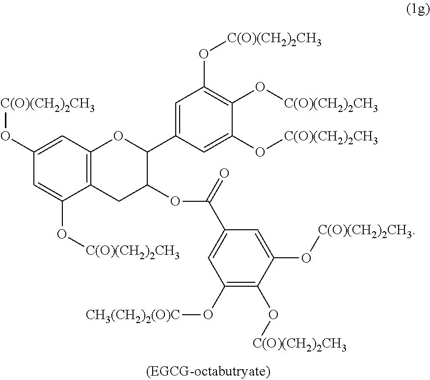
C1(O[C(O)(CH2)2CH3])=CC2=C(C(O[C(O)(CH2)2CH3])=C1)CC(OC(=O)C1=CC(O[CH3(CH2)2(O)C])=C(O[C(O)(CH2)2CH3])C(O[C(O)(CH2)2CH3])=C1)C(C1=CC(O[C(O)(CH2)2CH3])=C(O[C(O)(CH2)2CH3])C(O[C(O)(CH2)2CH3])=C1)O2
